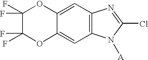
C1=C2C(=CC3=C1N=C(Cl)N3[A])OC(F)(F)C(F)(F)O2
